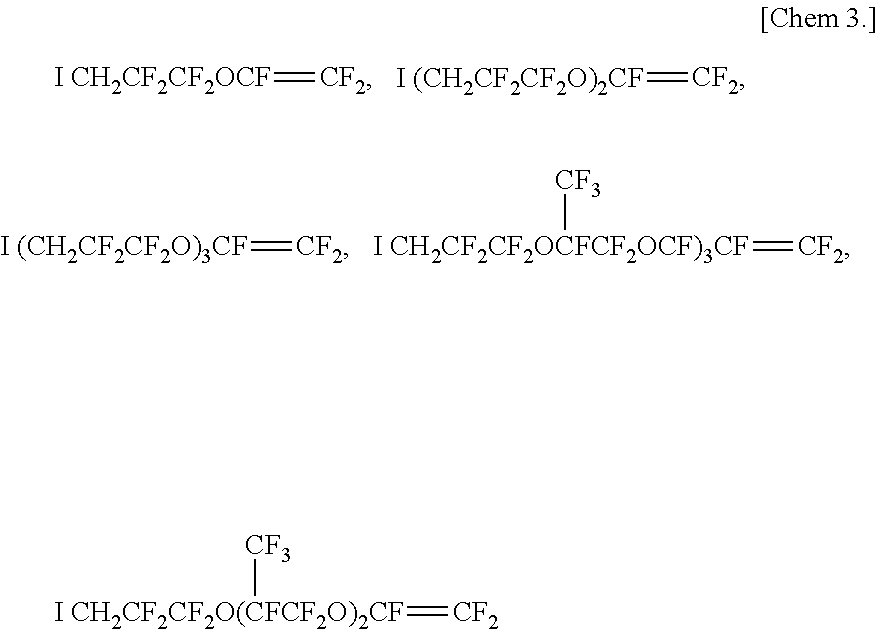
[I CH2CF2CF2OCF]=[CF2].[I (CH2CF2CF2O)2CF]=[CF2].[I (CH2CF2CF2O)3CF]=[CF2].[I CH2CF2CF2OCFCF2OCF)3CF](=[CF2])[CF3].[I CH2CF2CF2O(CFCF2O)2CF](=[CF2])[CF3]
